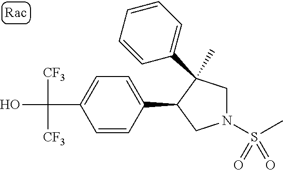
C(C1=CC=C(C2CN(S(C)(=O)=O)CC2(C)C2=CC=CC=C2)C=C1)(O)([CF3])[CF3]
